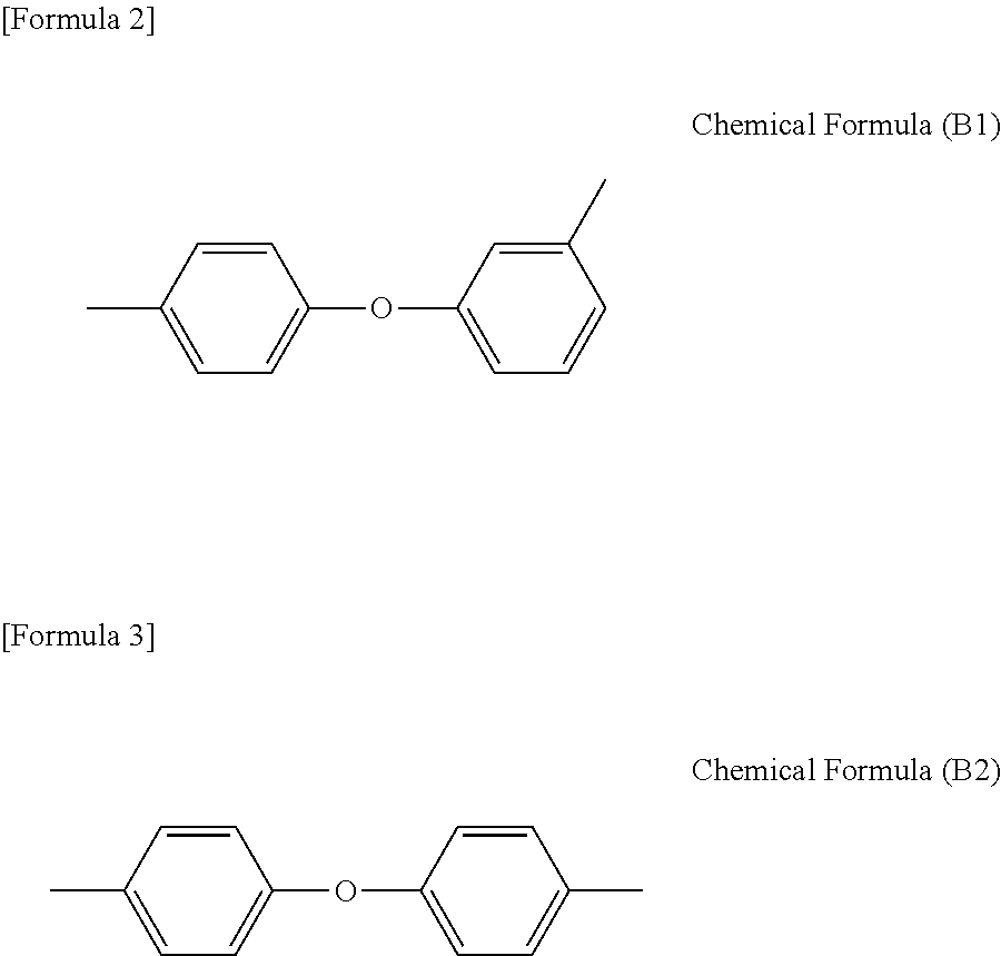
C1=CC(C)=CC=C1OC1=CC=CC(C)=C1.C1=CC(C)=CC=C1OC1=CC=C(C)C=C1
